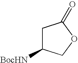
C1C([BocHN])COC1=O
